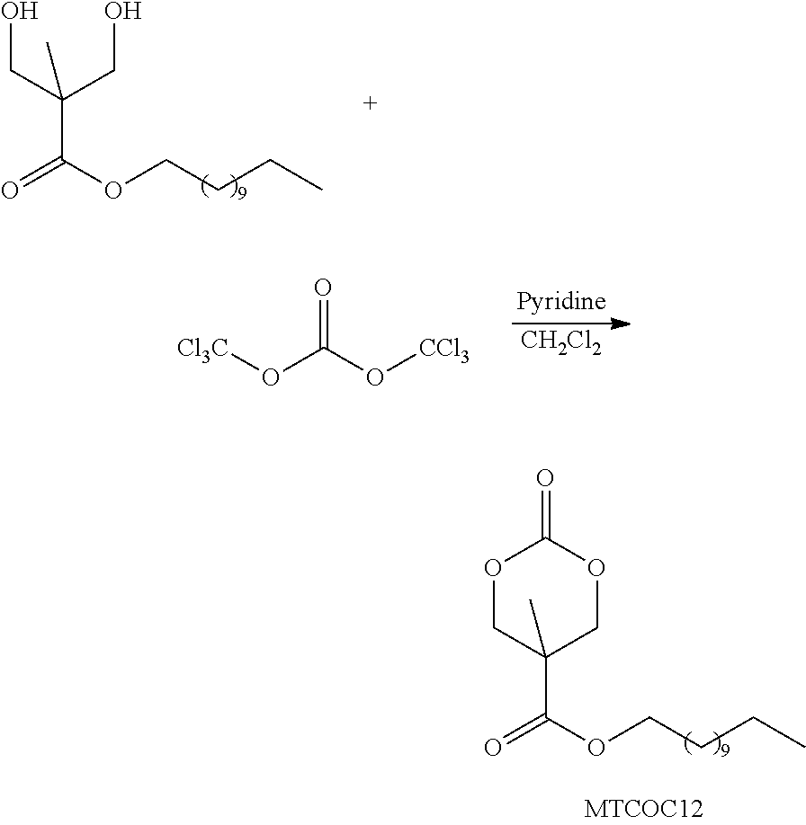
C(C(CO)(CO)C)(OCCCC)=O.O=C(O[CCl3])O[Cl3C].[CH2Cl2].C(C1(C)COC(=O)OC1)(OCCCC)=O
